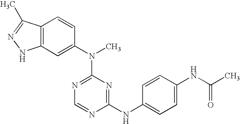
C12=C(C=C(N(C3=NC=NC(NC4=CC=C(NC(C)=O)C=C4)=N3)C)C=C1)NN=C2C
